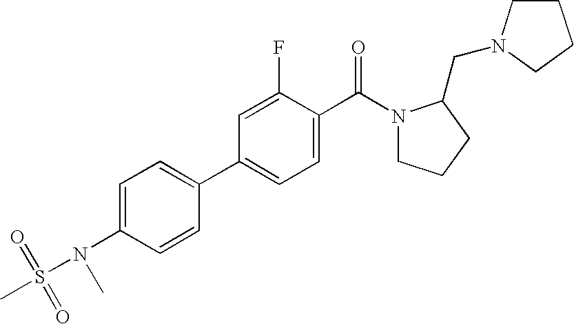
C1=C(N(S(=O)(=O)C)C)C=CC(C2=CC=C(C(N3CCCC3CN3CCCC3)=O)C(F)=C2)=C1
